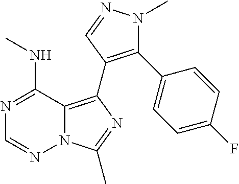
N12C(=C(C3=C(C4=CC=C(F)C=C4)N(C)N=C3)N=C1C)C(NC)=NC=N2
